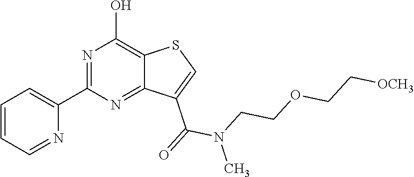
C1(C2=NC(O)=C3C(=N2)C(C(=O)N(C)CCOCC[OCH3])=CS3)=CC=CC=N1
